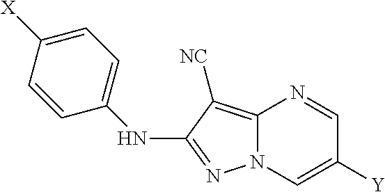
C12=C([NC])C(NC3=CC=C([X])C=C3)=NN1C=C([Y])C=N2
